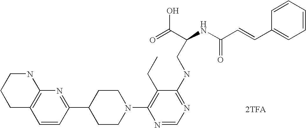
C1=CC(C2CCN(C3=C(CC)C(NCC(NC(C=CC4=CC=CC=C4)=O)C(=O)O)=NC=N3)CC2)=NC2=C1CCCN2.[2TFA]
